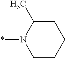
C1(C)CCCCN1*
